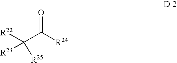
[R23]C([R25])([R22])C(=O)[R24]
